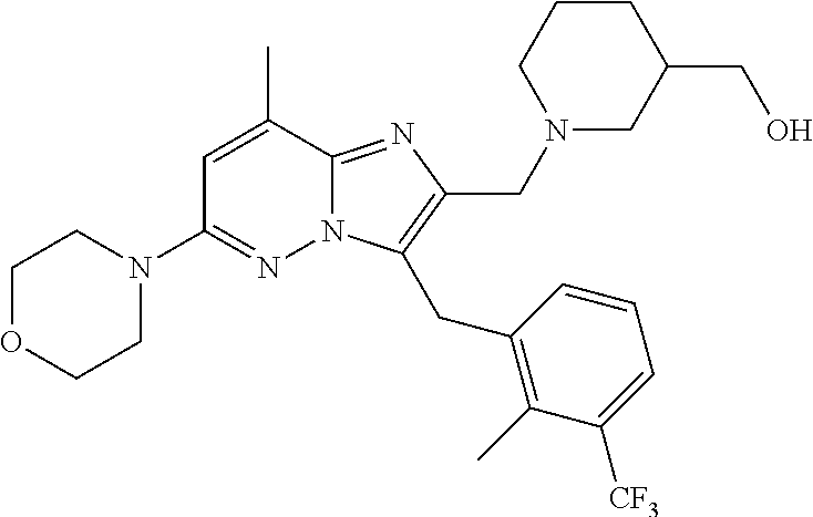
C1OCCN(C2=NN3C(=NC(CN4CC(CO)CCC4)=C3CC3=C(C)C([CF3])=CC=C3)C(C)=C2)C1
